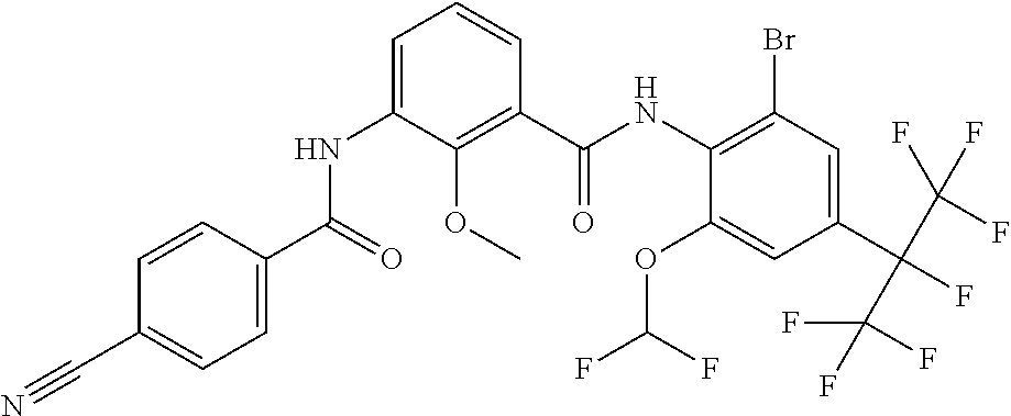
C1=CC(C(=O)NC2=CC=CC(C(NC3=C(Br)C=C(C(C(F)(F)F)(C(F)(F)F)F)C=C3OC(F)F)=O)=C2OC)=CC=C1C#N
